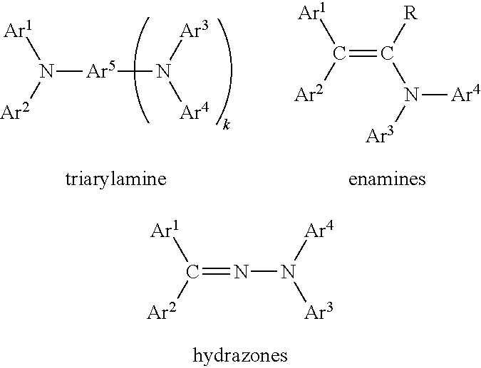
[Ar1]N([Ar2])[Ar5]N([Ar3])[Ar4].[Ar1]C([Ar2])=C([R])N([Ar3])[Ar4].[Ar1]C([Ar2])=NN([Ar4])[Ar3]
